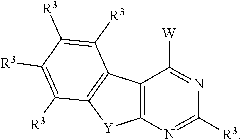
C12=C(N=C([R3])N=C1[W])[Y]C1=C2C([R3])=C([R3])C([R3])=C1[R3]
